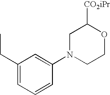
C1(CC)=CC=CC(N2CCOC([CO2iPr])C2)=C1
